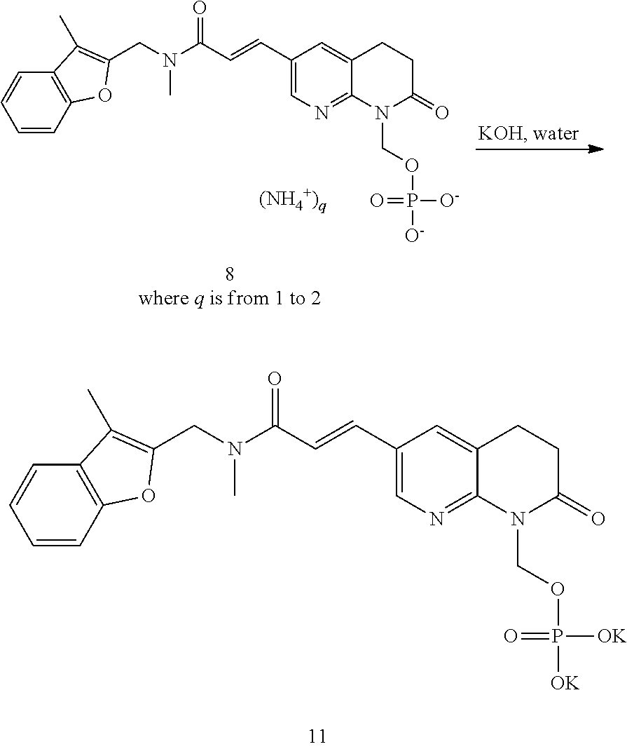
C(N(C(C=CC1=CN=C2C(=C1)CCC(=O)N2COP([OK])(=O)[OK])=O)C)C1=C(C)C2=C(C=CC=C2)O1.C(N(C(C=CC1=CN=C2C(=C1)CCC(=O)N2COP([O-])(=O)[O-])=O)C)C1=C(C)C2=C(C=CC=C2)O1
